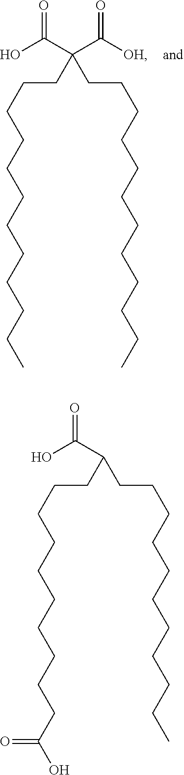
O=C(C(C([OH])=O)(CCCCCCCCCCCC)CCCCCCCCCCCC)O.O=C(C(CCCCCCCCCCC(O)=O)CCCCCCCCCCC)O
